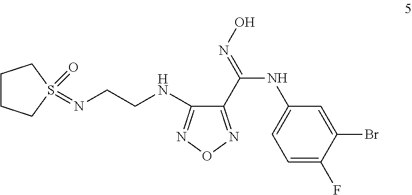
C1(C(=NO)NC2=CC=C(F)C(Br)=C2)=NON=C1NCCN=S1(=O)CCCC1
